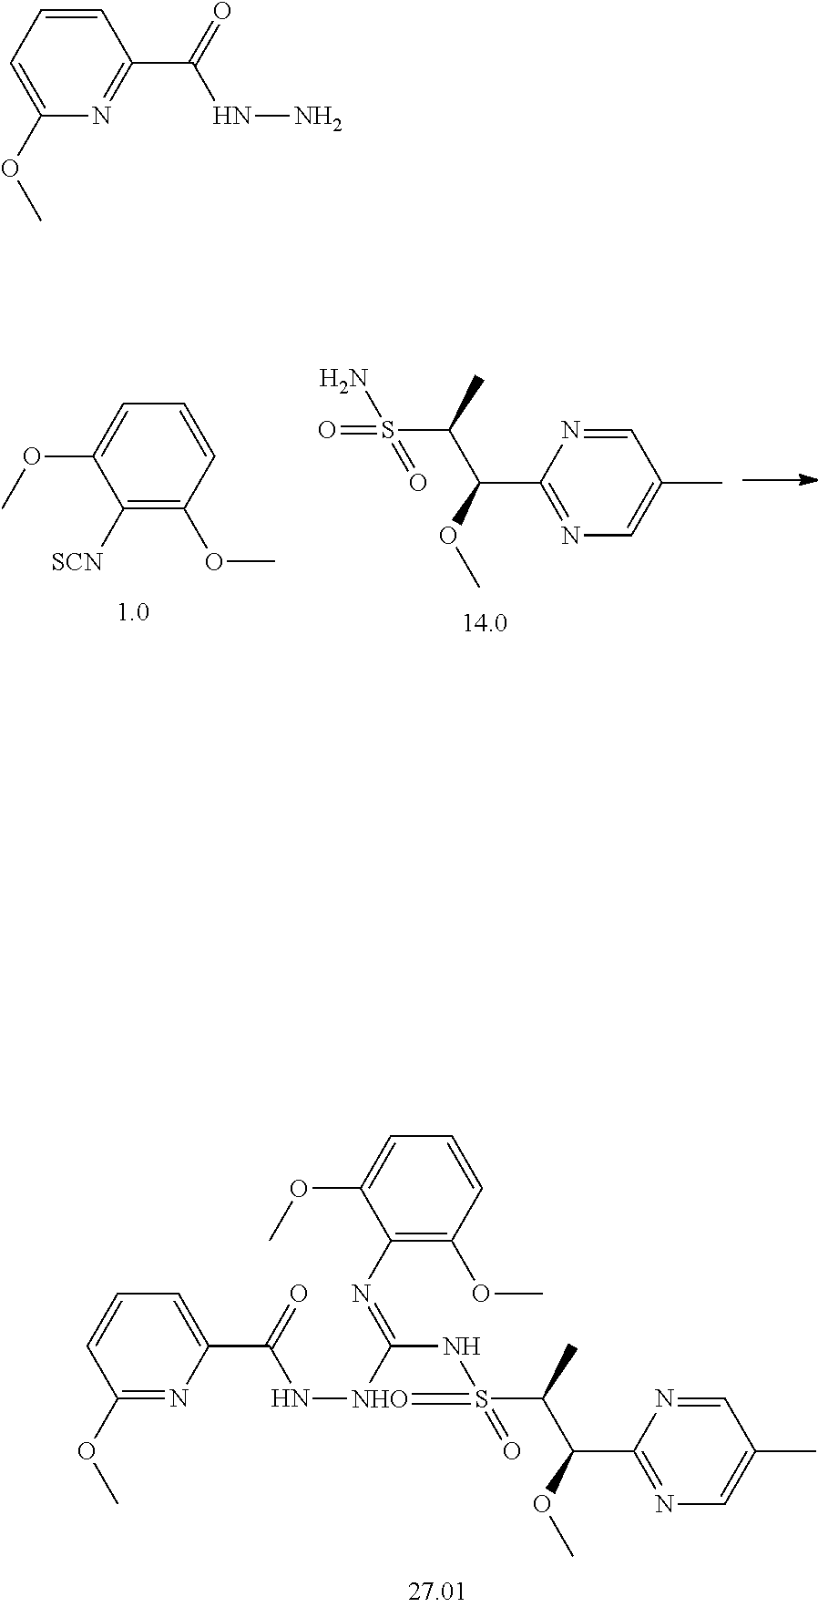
C1=CC(OC)=NC(C(N[NHO]2=S(=O)(C(C(C3=NC=C(C)C=N3)OC)C)NC2=NC2=C(OC)C=CC=C2OC)=O)=C1.C1([SCN])=C(OC)C=CC=C1OC.C1(C(C(S(=O)(=O)N)C)OC)=NC=C(C)C=N1.C1=CC=C(OC)N=C1C(NN)=O
